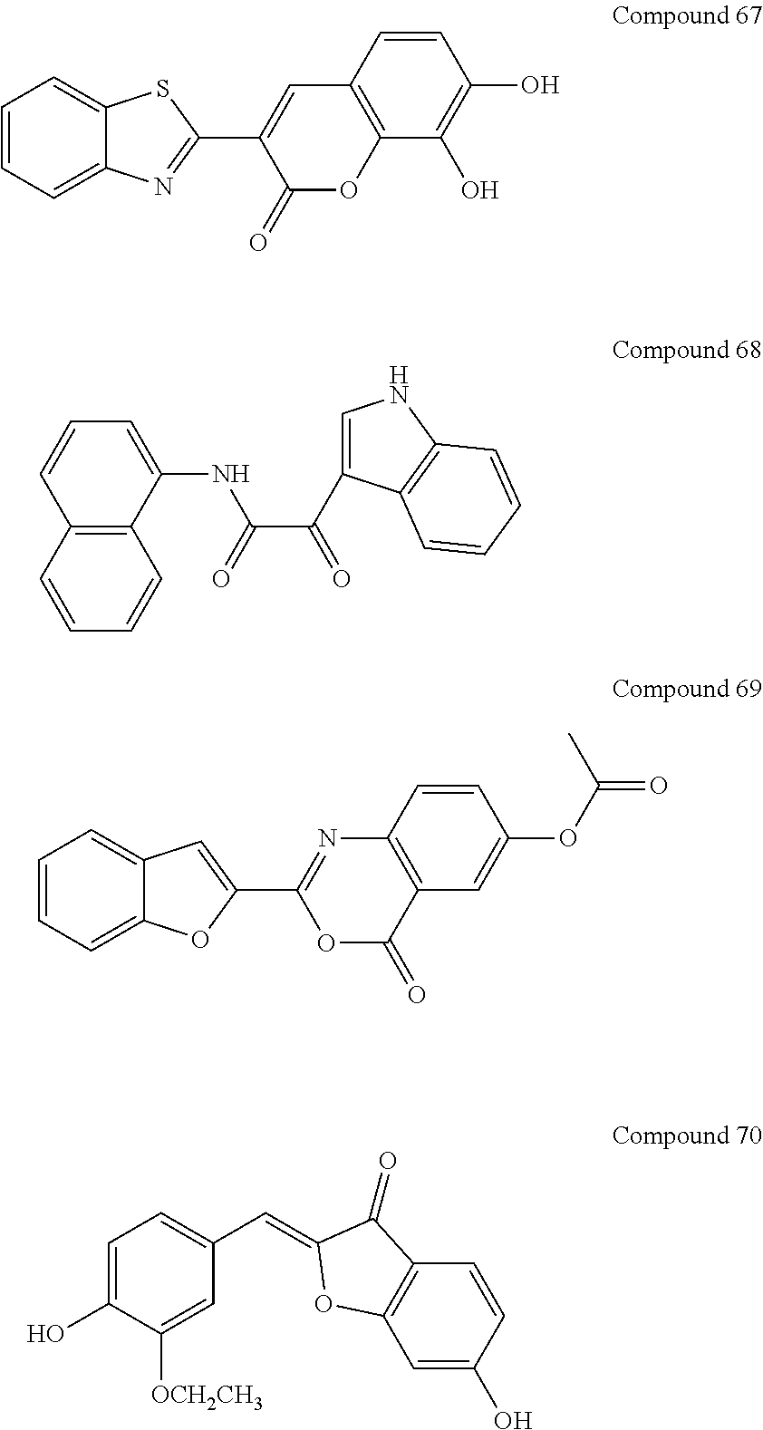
C1=CC=C2C(=C1)SC(C1=CC3=C(OC1=O)C(O)=C(O)C=C3)=N2.C12=C(C=CC=C1)C=CC=C2NC(C(=O)C1=CNC2=C1C=CC=C2)=O.C1=CC=C2C(=C1)C=C(C1=NC3=C(C(=O)O1)C=C(OC(=O)C)C=C3)O2.C1=C(O)C([OCH2CH3])=CC(C=C2C(=O)C3=C(C=C(O)C=C3)O2)=C1
